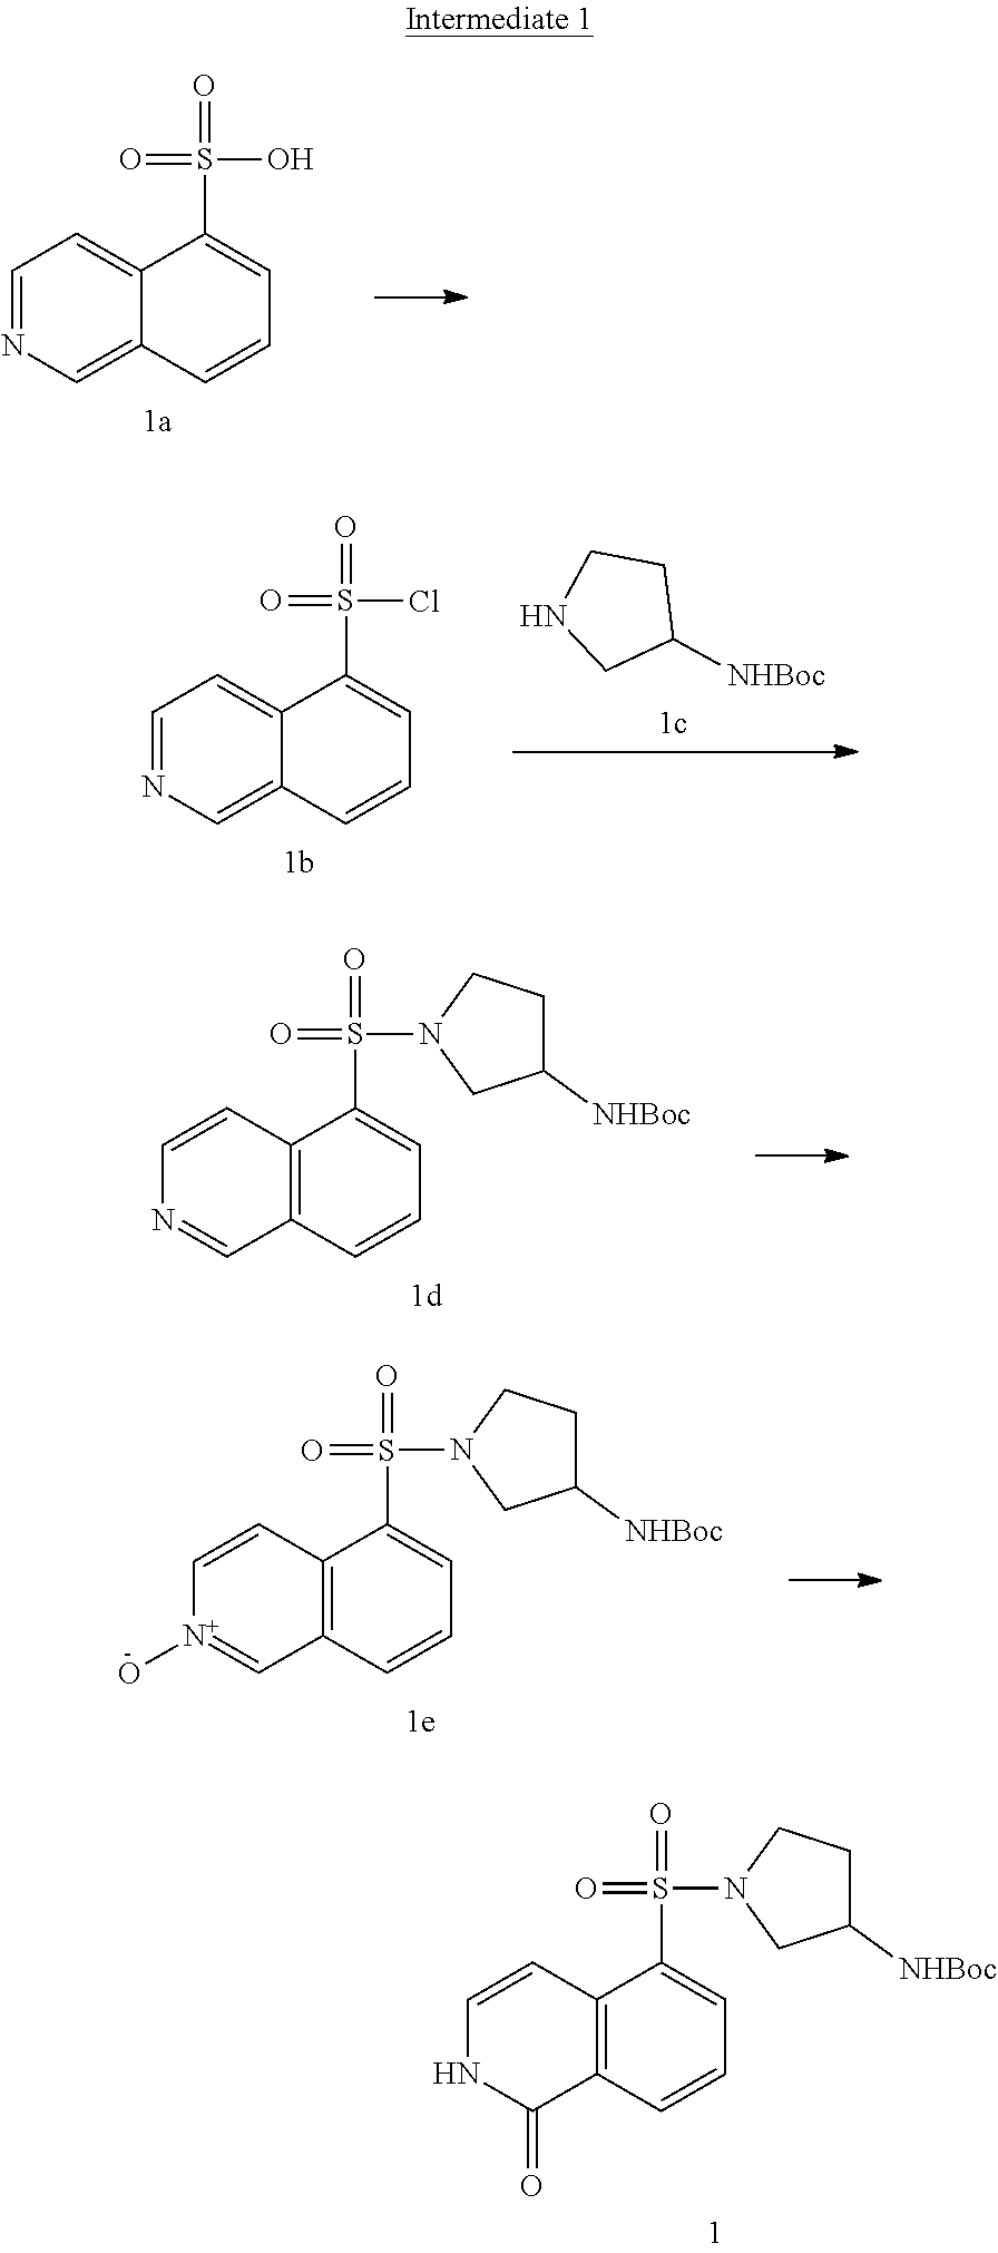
C12=C(C=CNC1=O)C(S(=O)(N1CC([NHBoc])CC1)=O)=CC=C2.C12=CN=CC=C1C(S(=O)(Cl)=O)=CC=C2.C1([NHBoc])CNCC1.C12=CN=CC=C1C(S(=O)(O)=O)=CC=C2.C12=C(C=CN=C1)C(S(=O)(N1CC([NHBoc])CC1)=O)=CC=C2.C12=C(C=C[N+](O)=C1)C(S(=O)(N1CC([NHBoc])CC1)=O)=CC=C2
